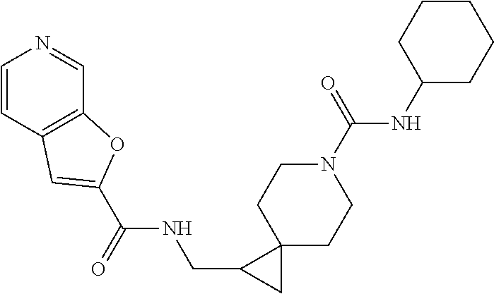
C12(CCN(C(NC3CCCCC3)=O)CC1)C(CNC(C1=CC3=C(C=NC=C3)O1)=O)C2
